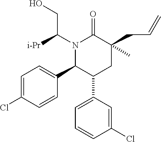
C1=C(Cl)C=CC(C2C(C3=CC=CC(Cl)=C3)CC(CC=C)(C)C(=O)N2C([i-Pr])CO)=C1
